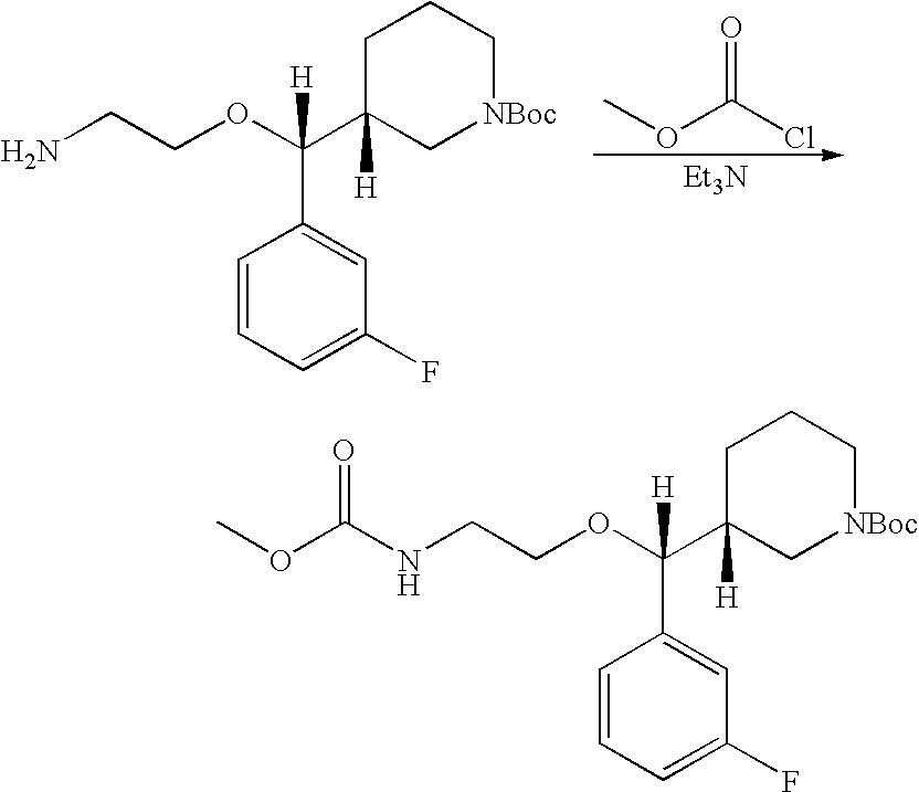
C1C(C(OCCN)(C2=CC(F)=CC=C2)[H])([H])C[NBoc]CC1.COC(Cl)=O.[Et3N].C1C(C(OCCNC(OC)=O)(C2=CC(F)=CC=C2)[H])([H])C[NBoc]CC1
